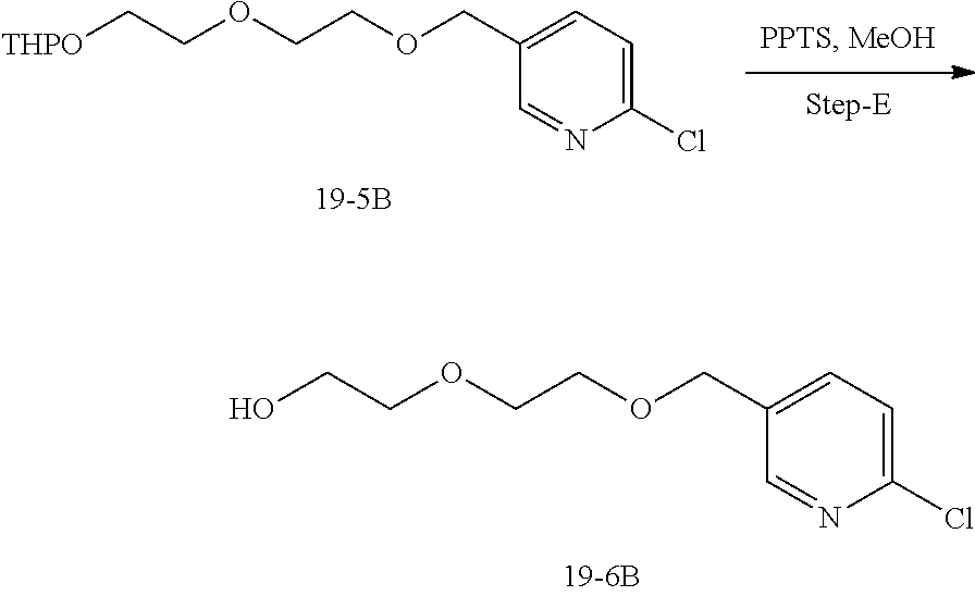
C1(COCCOCCO)=CC=C(Cl)N=C1.C1(COCCOCC[THPO])=CC=C(Cl)N=C1
